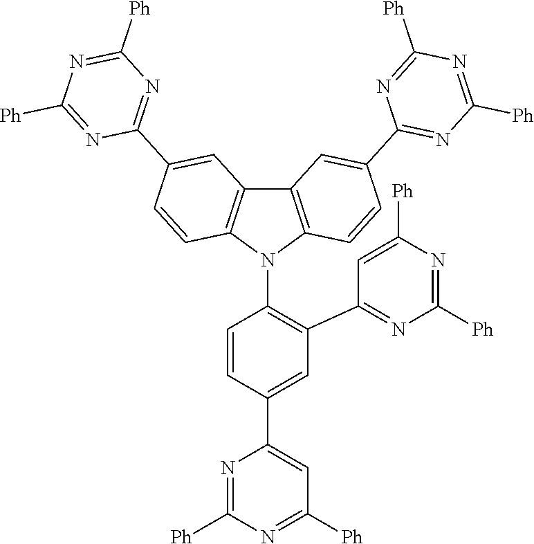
C1=C(C2=CC([Ph])=NC([Ph])=N2)C=CC(N2C3=C(C4=C2C=CC(C2=NC([Ph])=NC([Ph])=N2)=C4)C=C(C2=NC([Ph])=NC([Ph])=N2)C=C3)=C1C1=NC([Ph])=NC([Ph])=C1
